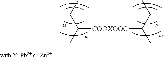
C([COOXOOC]C(C)CC)(CC)C
